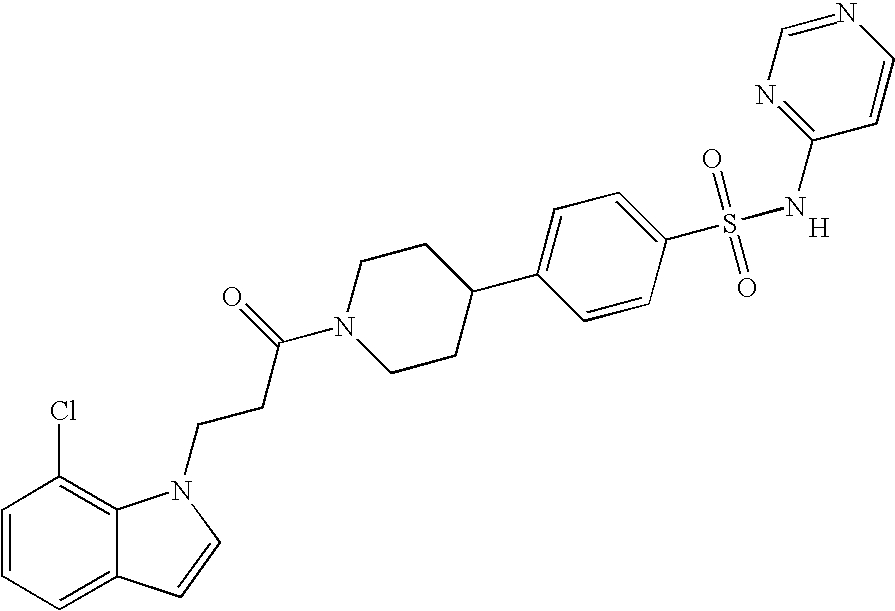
C1=CC=C2C(=C1Cl)N(CCC(N1CCC(C3=CC=C(S(=O)(=O)NC4=NC=NC=C4)C=C3)CC1)=O)C=C2.[H]
